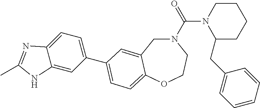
N1(C(N2C(CC3=CC=CC=C3)CCCC2)=O)CC2=CC(C3=CC=C4C(=C3)NC(C)=N4)=CC=C2OCC1
